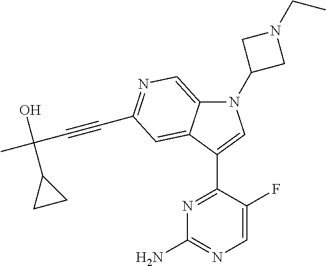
N1(C2CN(CC)C2)C2=CN=C(C#CC(C)(O)C3CC3)C=C2C(C2=NC(N)=NC=C2F)=C1
